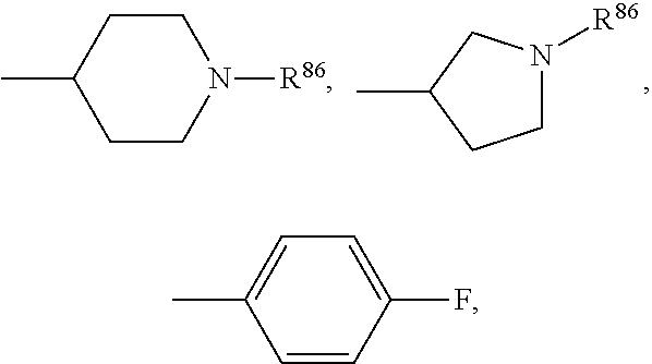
CC1CCN([R86])CC1.C1N([R86])CC(C)C1.C1=C(C)C=CC(F)=C1
